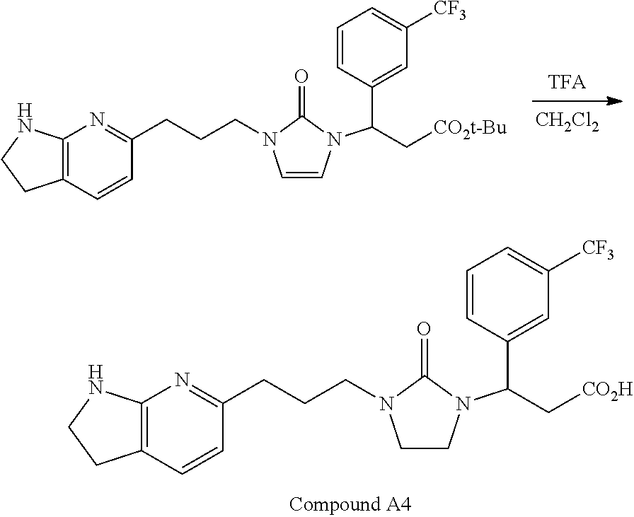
[CH2Cl2].C12=C(C=CC(CCCN3C=CN(C(C4=CC([CF3])=CC=C4)C[CO2t-Bu])C3=O)=N1)CCN2.C12=C(C=CC(CCCN3CCN(C(C4=CC([CF3])=CC=C4)C[CO2H])C3=O)=N1)CCN2
